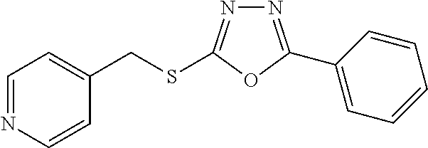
N1=C(C2=CC=CC=C2)OC(SCC2=CC=NC=C2)=N1
